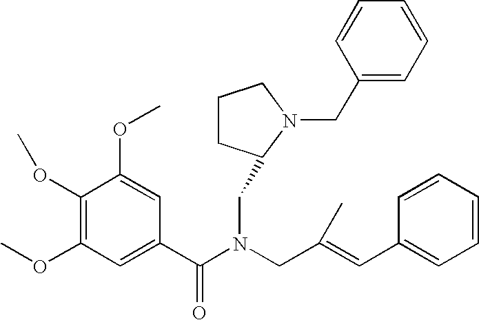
C1(OC)=C(OC)C=C(C(N(CC(=CC2=CC=CC=C2)C)CC2CCCN2CC2=CC=CC=C2)=O)C=C1OC
